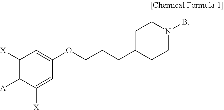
C1([X])=C([A])C([X])=CC(OCCCC2CCN(B)CC2)=C1
